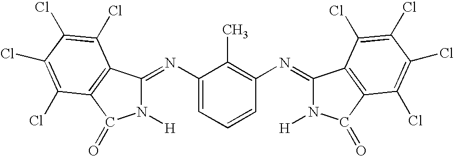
N1([H])C(=NC2=CC=CC(N=C3N([H])C(=O)C4=C3C(Cl)=C(Cl)C(Cl)=C4Cl)=C2C)C2=C(C1=O)C(Cl)=C(Cl)C(Cl)=C2Cl
